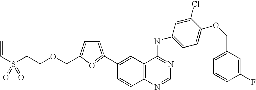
C1(C2=CC=C(COCCS(=O)(=O)C=C)O=2)=CC2=C(C=C1)N=CN=C2NC1=CC=C(OCC2=CC=CC(F)=C2)C(Cl)=C1
